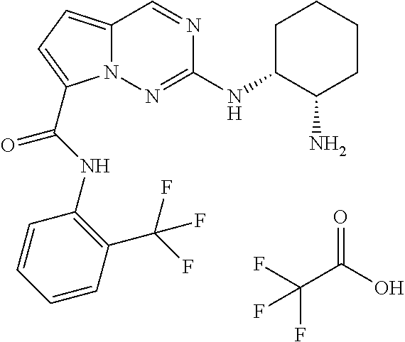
O=C(O)C(F)(F)F.C1C(NC2=NN3C(=CC=C3C(NC3=C(C(F)(F)F)C=CC=C3)=O)C=N2)C(N)CCC1
